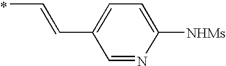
CC=CC1=CC=C([NHMs])N=C1.*
